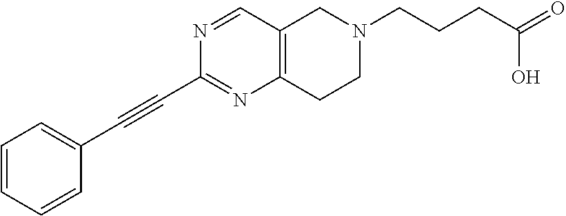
C(C1=NC2=C(C=N1)CN(CCCC(=O)O)CC2)#CC1=CC=CC=C1
